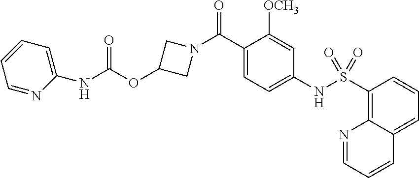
C1(C(N2CC(OC(NC3=CC=CC=N3)=O)C2)=O)=CC=C(NS(C2=C3C(=CC=C2)C=CC=N3)(=O)=O)C=C1[OCH3]
